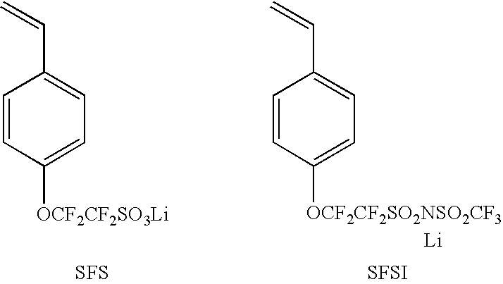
C1=CC([OCF2CF2SO3Li])=CC=C1C=C.C1=CC([OCF2CF2SO2NSO2CF3])=CC=C1C=C.[Li].[SFS].[SFSI]
